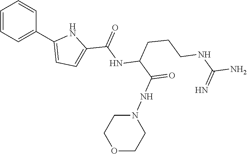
C1=CC=C(C2=CC=C(C(NC(C(NN3CCOCC3)=O)CCCNC(N)=N)=O)N2)C=C1
